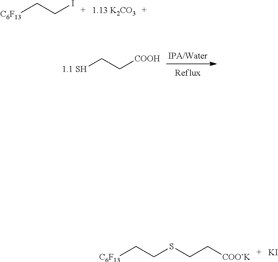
[C6F13]CCI.[1.13 K2CO3].[1.1 SH]CC[COOH].[C6F13]CCSCC[COO-K].[KI]
